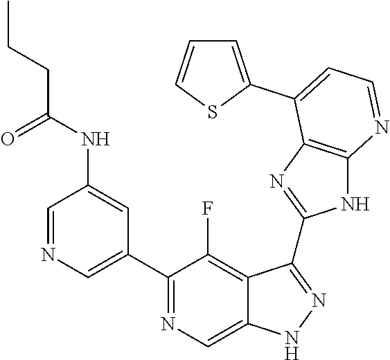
C1=NC=C(C2=NC=C3C(=C2F)C(C2=NC4=C(N2)N=CC=C4C2=CC=CS2)=NN3)C=C1NC(CCC)=O
